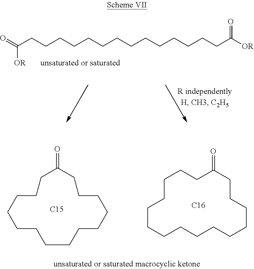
O=C(CCCCCCCCCCCCCCC([OR])=O)[OR].C1CC(=O)CCCCCCCCCCCC1.[C15].C1CCC(=O)CCCCCCCCCCCC1.[C16]
